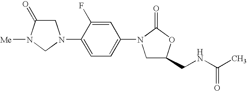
C1C(=O)N([Me])CN1C1=CC=C(N2CC(CNC(C)=O)OC2=O)C=C1F
